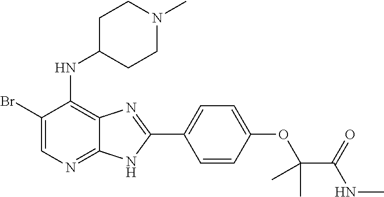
C1(Br)=CN=C2C(=C1NC1CCN(C)CC1)N=C(C1=CC=C(OC(C(NC)=O)(C)C)C=C1)N2
